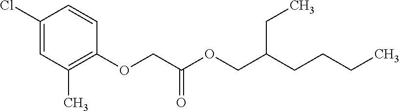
C1(Cl)=CC(C)=C(OCC(OCC(CCCC)CC)=O)C=C1
